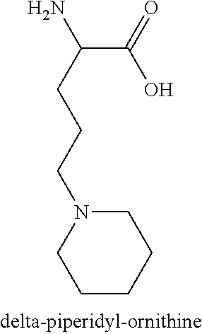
C(C(=O)O)(CCCN1CCCCC1)N
